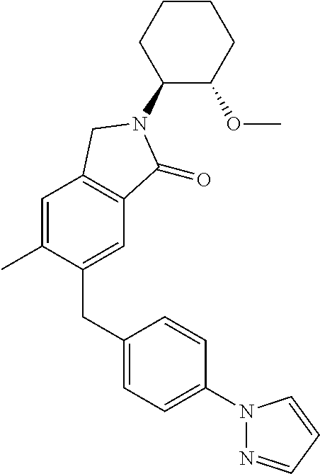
C1(CC2=CC=C(N3N=CC=C3)C=C2)=CC2=C(C=C1C)CN(C1C(OC)CCCC1)C2=O
